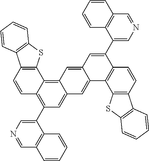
C12=C(SC3=C1C=CC=C3)C1=C3C(=CC(C4=CN=CC5=C4C=CC=C5)=C1C=C2)C=C1C(=C3)C=C(C2=CN=CC3=C2C=CC=C3)C2=C1C1=C(C=C2)C2=C(S1)C=CC=C2
